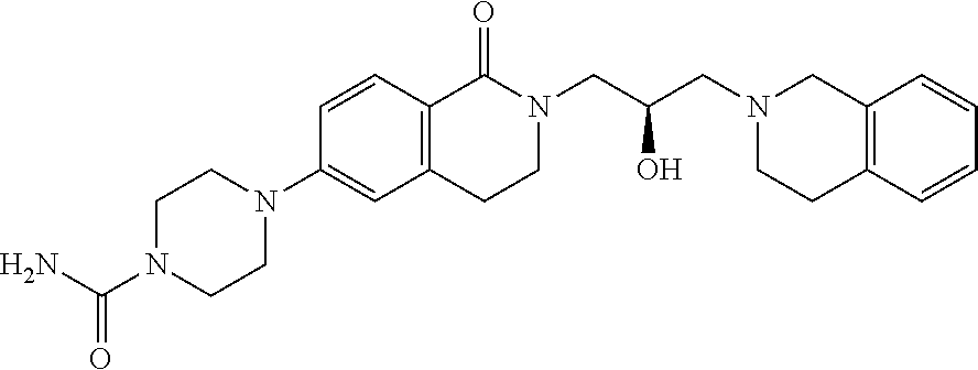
N1(C(=O)N)CCN(C2=CC3=C(C=C2)C(=O)N(CC(CN2CCC4=C(C2)C=CC=C4)O)CC3)CC1
